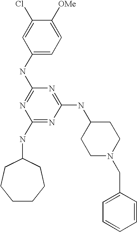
C1(NC2=NC(NC3CCCCCC3)=NC(NC3CCN(CC4=CC=CC=C4)CC3)=N2)=CC=C([OMe])C(Cl)=C1
